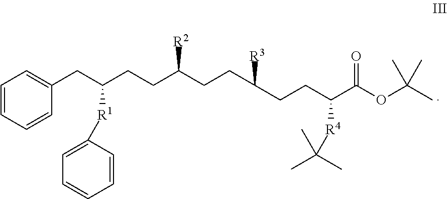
C1(CC(CCC(CCC(CCC(C(OC(C)(C)C)=O)[R4]C(C)(C)C)[R3])[R2])[R1]C2=CC=CC=C2)=CC=CC=C1
